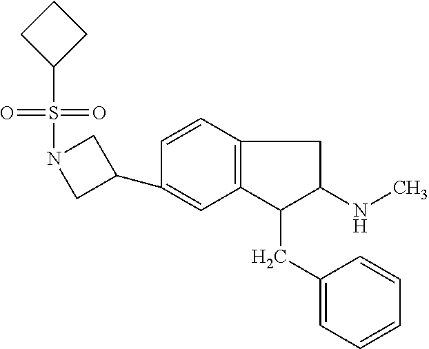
C1=CC2=C(C=C1C1CN(S(=O)(=O)C3CCC3)C1)C(CC1=CC=CC=C1)C(NC)C2
